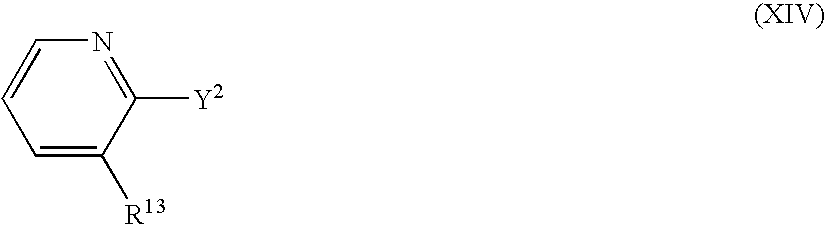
C1=C([R13])C([Y2])=NC=C1
